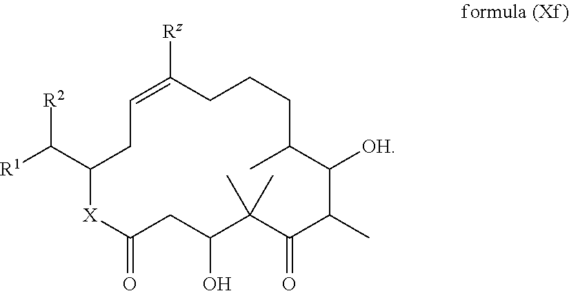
C1=C([Rz])CCCC(C)C([OH])C(C)C(=O)C(C)(C)C(O)CC(=O)[X]C(C([R2])[R1])C1
